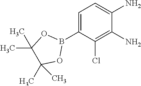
C1=C(B2OC(C)(C)C(C)(C)O2)C(Cl)=C(N)C(N)=C1
